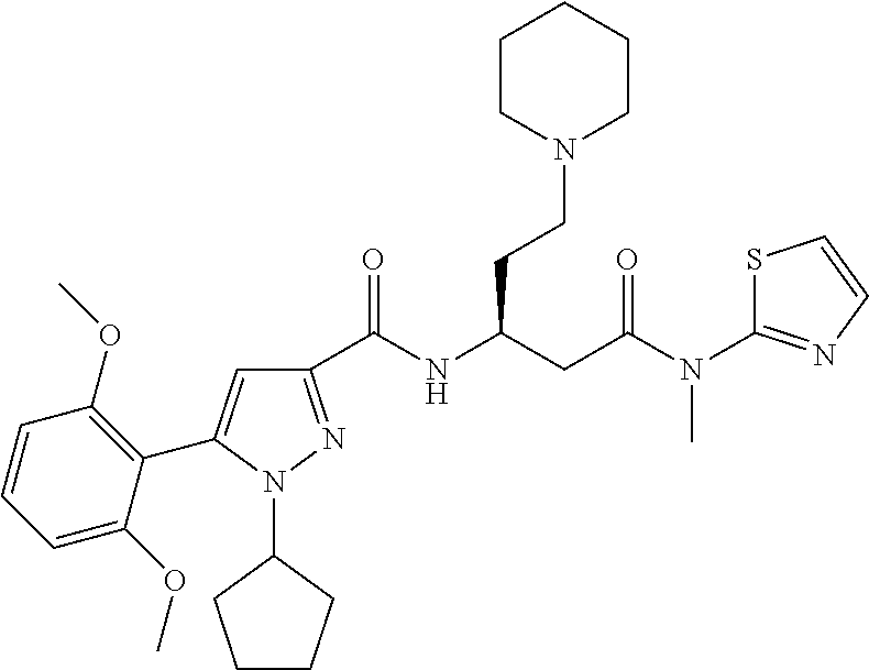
C1(C(NC(CC(N(C2=NC=CS2)C)=O)CCN2CCCCC2)=O)=NN(C2CCCC2)C(C2=C(OC)C=CC=C2OC)=C1
